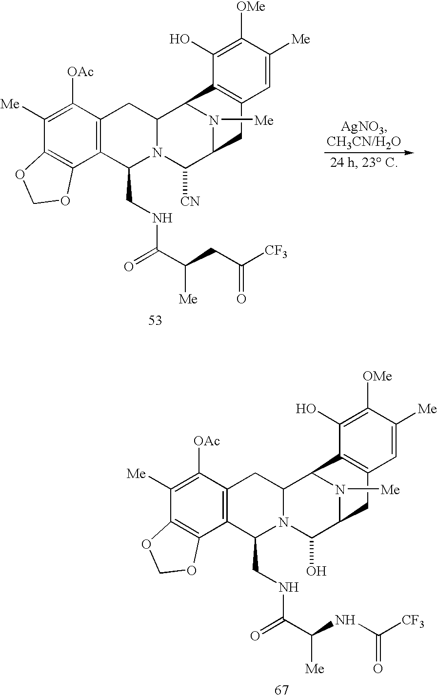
C12=C(C3=C(C([OAc])=C1[Me])CC1N(C3CNC(C(CC([CF3])=O)[Me])=O)C([CN])C3N([Me])C1C1=C(C3)C=C([Me])C([OMe])=C1O)OCO2.C12=C(C3=C(C([OAc])=C1[Me])CC1N(C3CNC(C(NC([CF3])=O)[Me])=O)C(O)C3N([Me])C1C1=C(C3)C=C([Me])C([OMe])=C1O)OCO2
